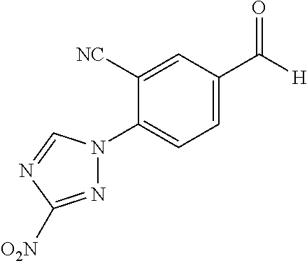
N1(C2=CC=C(C([H])=O)C=C2[NC])N=C([O2N])N=C1
